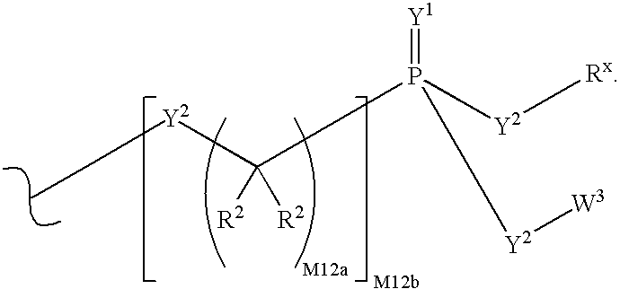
[Y2](C([R2])([R2])P([Y2][Rx])(=[Y1])[Y2][W3])CC
